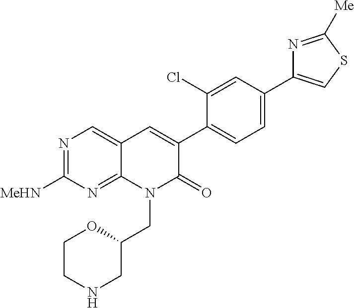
N1=C([MeHN])N=C2C(=C1)C=C(C1=CC=C(C3=CSC([Me])=N3)C=C1Cl)C(=O)N2CC1CNCCO1
